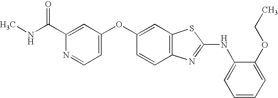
C1(C(NC)=O)=CC(OC2=CC3=C(C=C2)N=C(NC2=CC=CC=C2OCC)S3)=CC=N1
